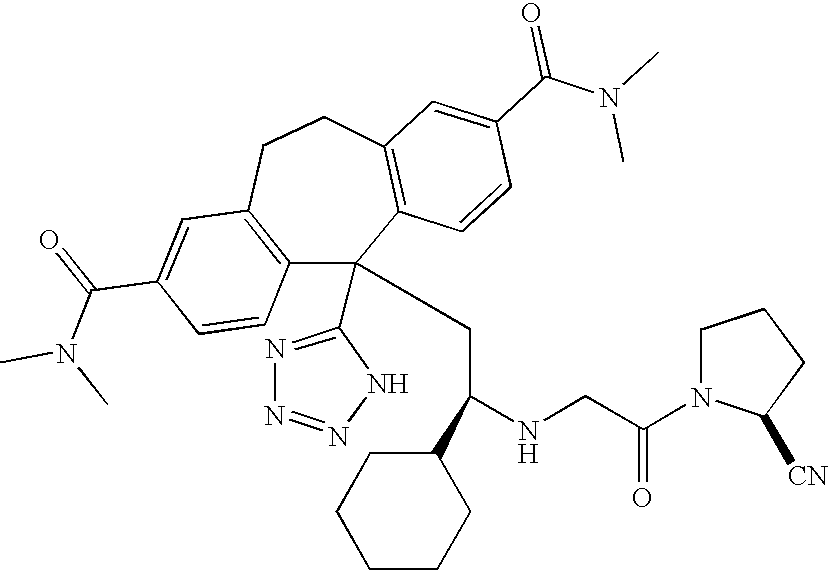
C1(C(=O)N(C)C)=CC2=C(C=C1)C(C1=NN=NN1)(CC(NCC(N1C([CN])CCC1)=O)C1CCCCC1)C1=C(CC2)C=C(C(N(C)C)=O)C=C1
